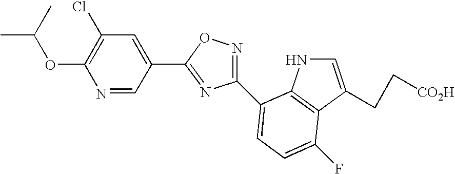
N1=CC(C2=NC(C3=CC=C(F)C4=C3NC=C4CC[CO2H])=NO2)=CC(Cl)=C1OC(C)C
